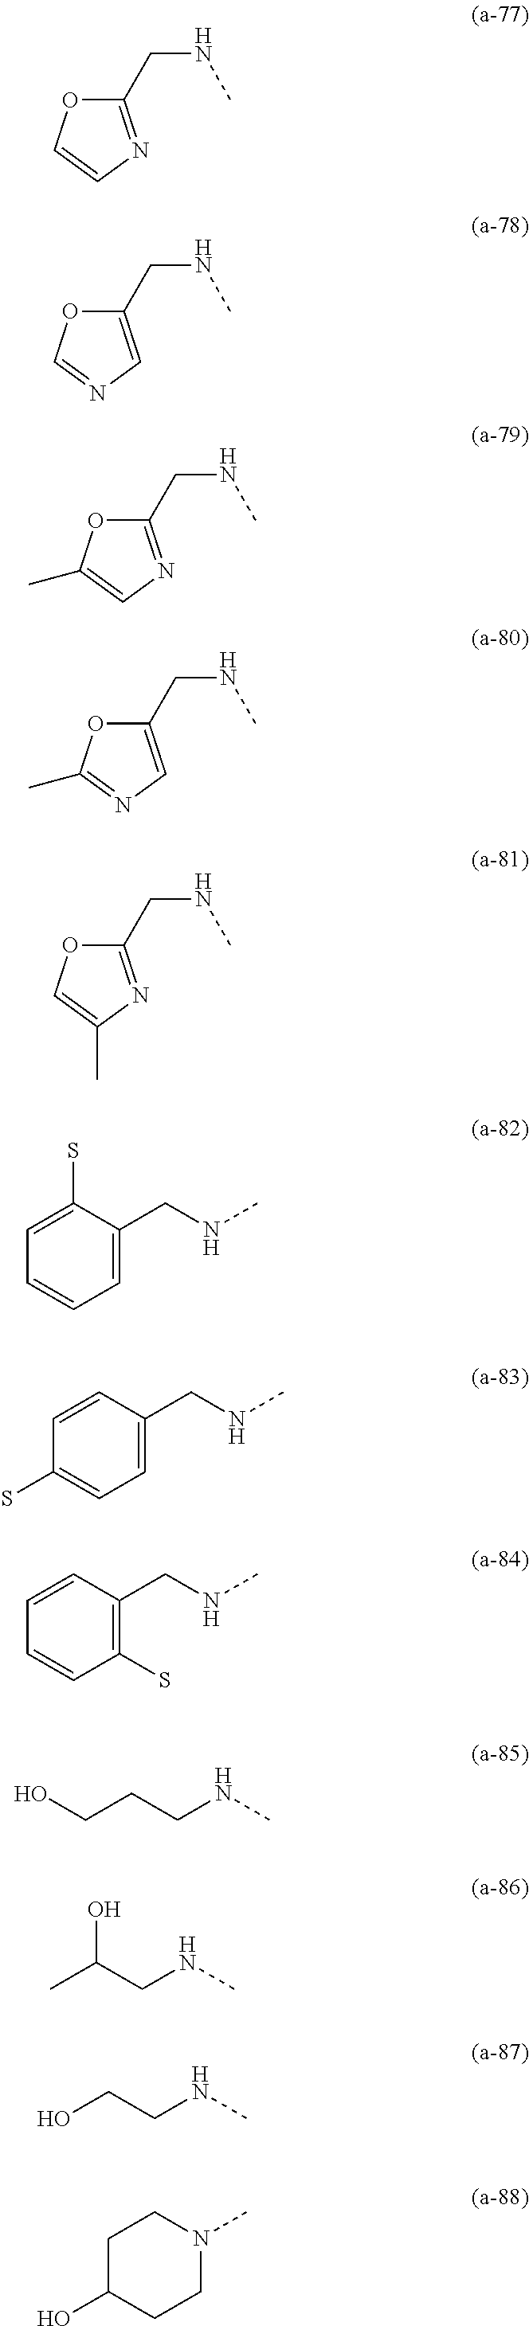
C1=CC(CNC)=CC=C1S.C(CCNC)O.CC(CNC)O.C1=C(S)C(CNC)=CC=C1.C1(CNC)=NC=CO1.C1(CNC)=CN=CO1.C1(CNC)=NC=C(C)O1.C1(CNC)=CN=C(C)O1.C1(CNC)=NC(C)=CO1.C1=CC(CNC)=C(S)C=C1.OCCNC.C1C(O)CCN(C)C1
